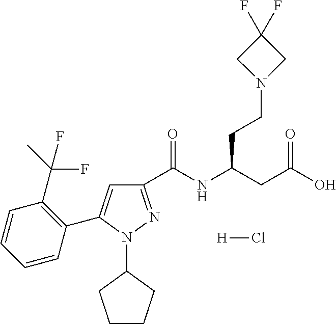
C1(C(NC(CC(O)=O)CCN2CC(F)(F)C2)=O)=NN(C2CCCC2)C(C2=C(C(C)(F)F)C=CC=C2)=C1.[H]Cl
